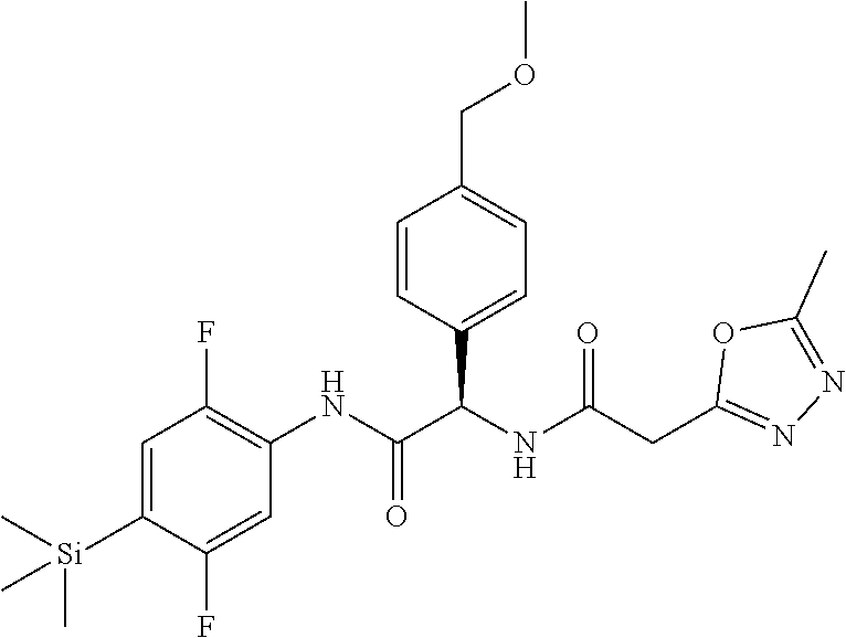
C1=CC(C(NC(CC2=NN=C(C)O2)=O)C(NC2=C(F)C=C([Si](C)(C)C)C(F)=C2)=O)=CC=C1COC
